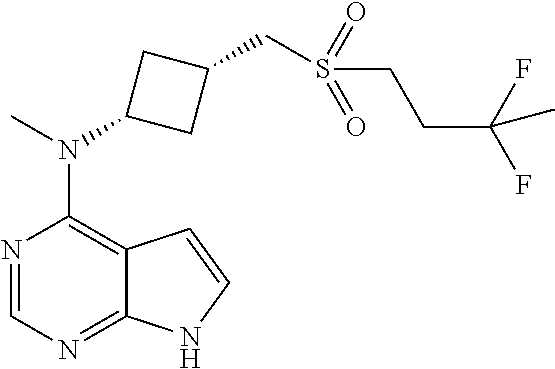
N1=CN=C2C(=C1N(C)C1CC(CS(CCC(F)(F)C)(=O)=O)C1)C=CN2
